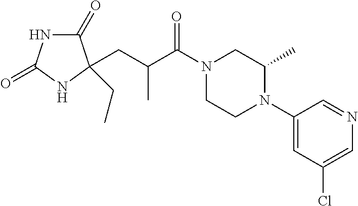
C1(=O)NC(=O)NC1(CC)CC(C(N1CCN(C2=CC(Cl)=CN=C2)C(C)C1)=O)C
